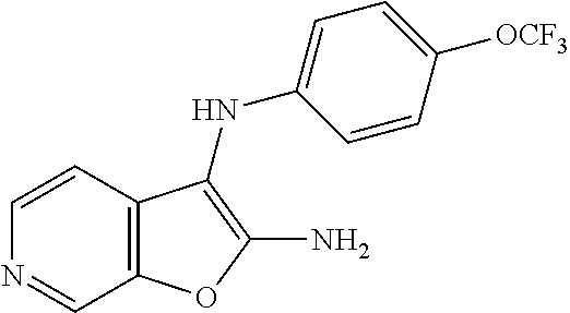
C1=CC2=C(C=N1)OC(N)=C2NC1=CC=C([OCF3])C=C1
